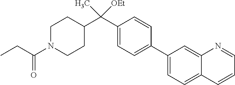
C1(C(C2CCN(C(CC)=O)CC2)([OEt])C)=CC=C(C2=CC=C3C(=C2)N=CC=C3)C=C1
